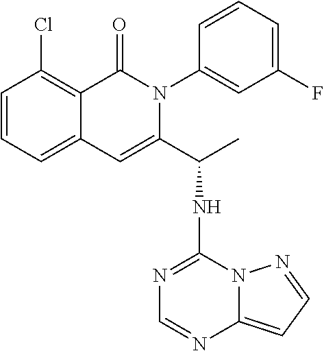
C1=CC=C2C(=C1Cl)C(=O)N(C1=CC(F)=CC=C1)C(C(C)NC1=NC=NC3=CC=NN13)=C2
